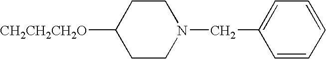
[CH2CH2CH2O]C1CCN(CC2=CC=CC=C2)CC1
